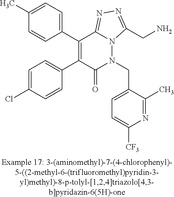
C1(C)=CC=C(C2=C(C3=CC=C(Cl)C=C3)C(=O)N(CC3=CC=C([CF3])N=C3C)N3C2=NN=C3CN)C=C1
